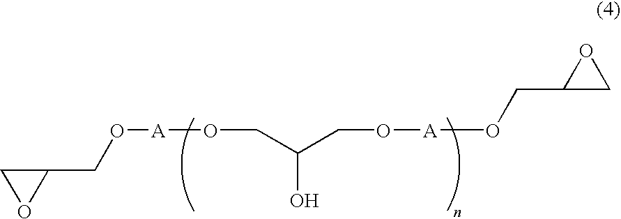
C(CO[A]OCC1CO1)(O)CO[A]OCC1CO1
